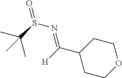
C1C(C(=NS(C(C)(C)C)=O)[H])CCOC1
